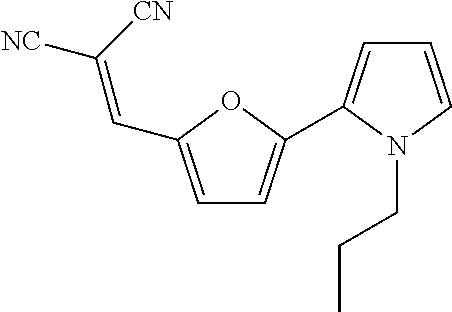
C1=CN(CCC)C(C2=CC=C(C=C([NC])[CN])O2)=C1
